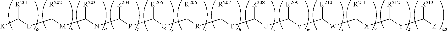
[K]C([R201])[L]C([R202])[M]C([R203])NC([R204])PC([R205])[Q]C([R206])[R]C([R207])[T]C([R208])[U]C([R209])[V]C([R210])[W]C([R211])[X]C([R212])[Y]C([R213])[Z]
